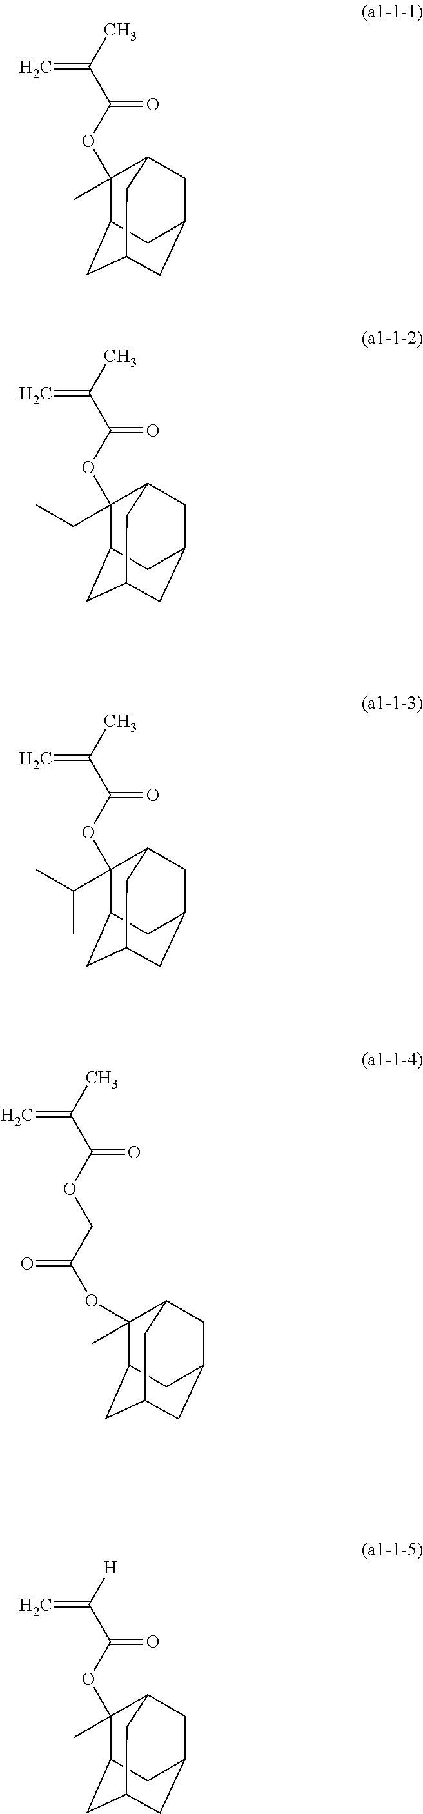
C12CC3CC(CC(C3)C1(OC(C(C)=C)=O)C)C2.C12CC3CC(CC(C3)C1(OC(C(C)=C)=O)CC)C2.C12CC3CC(CC(C3)C1(OC(C(C)=C)=O)C(C)C)C2.C12CC3CC(CC(C3)C1(OC(C([H])=C)=O)C)C2.C(COC(C(C)=C)=O)(OC1(C)C2CC3CC(CC1C3)C2)=O
